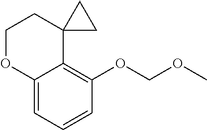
C12=CC=CC(OCOC)=C1C1(CCO2)CC1
